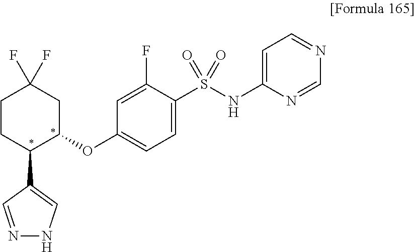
C1(OC2CC(F)(F)CCC2C2=CNN=C2)=CC=C(S(NC2=CC=NC=N2)(=O)=O)C(F)=C1
